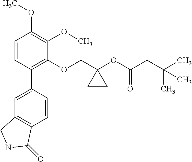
C1=CC(C2=CC3=C(C=C2)C(=O)NC3)=C(OCC2(OC(CC(C)(C)C)=O)CC2)C(OC)=C1OC
